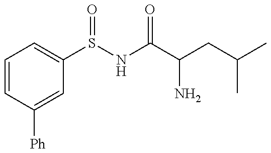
C1=CC([Ph])=CC(S(NC(C(CC(C)C)N)=O)=O)=C1
